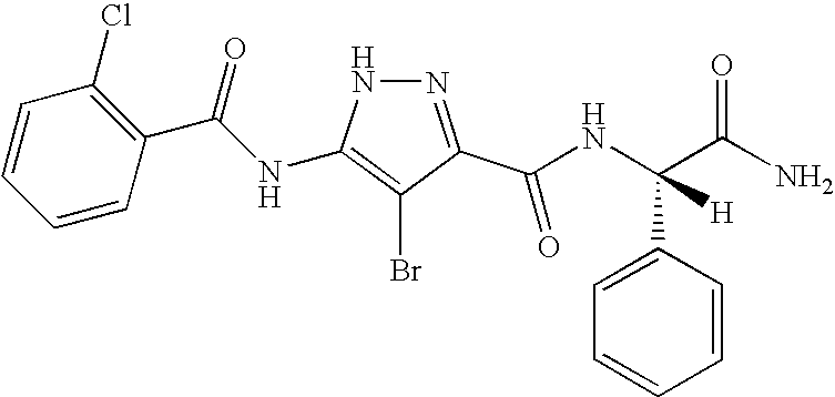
C1=CC=CC(C(=O)NC2=C(Br)C(C(=O)NC(C(N)=O)(C3=CC=CC=C3)[H])=NN2)=C1Cl
